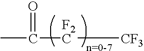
C([F2C][CF3])(C)=O
